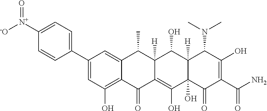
C1(C2=CC=C([N+]([-O])=O)C=C2)=CC(O)=C2C(=C1)C(C)C1([H])C(=C(O)C3(O)C([H])(C1O)C(N(C)C)C(O)=C(C(N)=O)C3=O)C2=O
